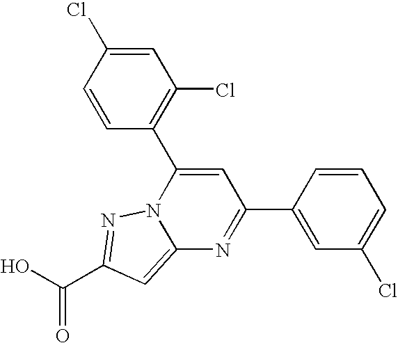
O=C(O)C1=NN2C(=C1)N=C(C1=CC(Cl)=CC=C1)C=C2C1=C(Cl)C=C(Cl)C=C1
